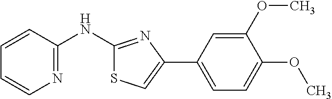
C1=CC(NC2=NC(C3=CC=C(OC)C(OC)=C3)=CS2)=NC=C1
